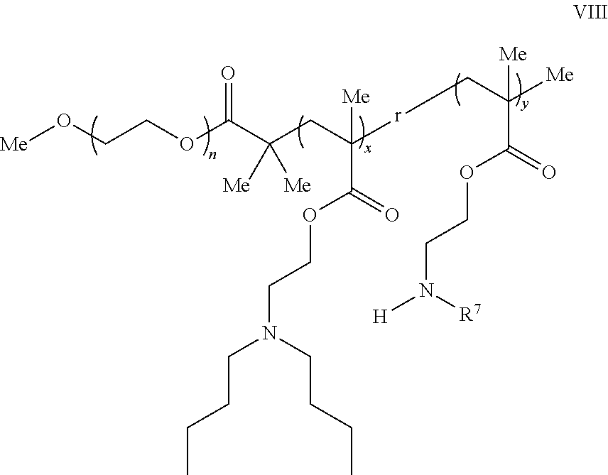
C(CC([r]CC([Me])([Me])C(=O)OCCN([R7])[H])([Me])C(=O)OCCN(CCCC)CCCC)([Me])([Me])C(OCCO[Me])=O
